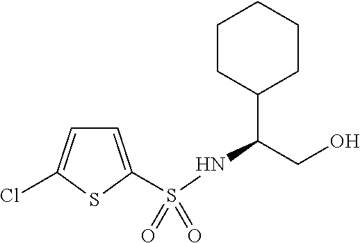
C1=C(S(NC(CO)C2CCCCC2)(=O)=O)SC(Cl)=C1
